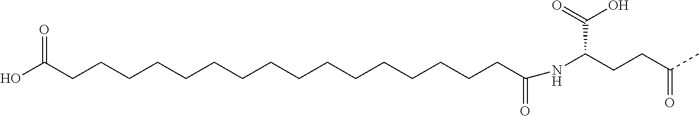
OC(CCCCCCCCCCCCCCCCC(=O)NC(CCC(C)=O)C(O)=O)=O
